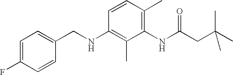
C1(NCC2=CC=C(F)C=C2)=C(C)C(NC(CC(C)(C)C)=O)=C(C)C=C1
